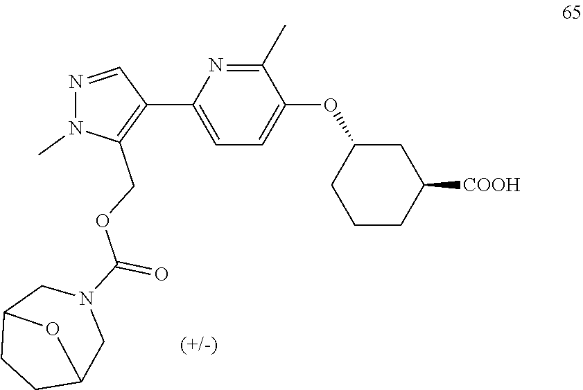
N1=CC(C2=CC=C(OC3CCCC([COOH])C3)C(C)=N2)=C(COC(=O)N2CC3CCC(C2)O3)N1C
